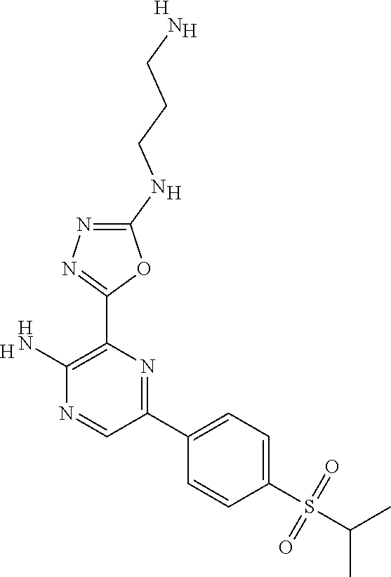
[H].C1(N)=C(C2=NN=C(NCCCN)O2)N=C(C2=CC=C(S(=O)(=O)C(C)C)C=C2)C=N1.[H].[H].[H]
